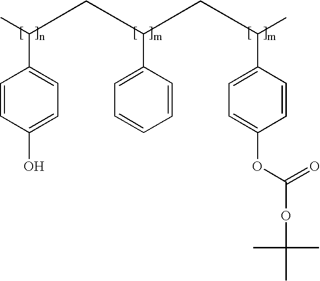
C1=CC(O)=CC=C1C(C)CC(C1=CC=CC=C1)CC(C)C1=CC=C(OC(=O)OC(C)(C)C)C=C1
